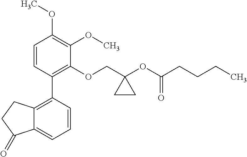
C1=CC(C2=C3C(=CC=C2)C(=O)CC3)=C(OCC2(OC(CCCC)=O)CC2)C(OC)=C1OC
